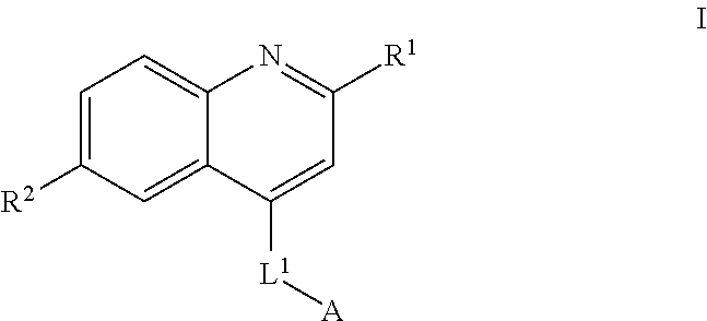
C1=C([R2])C=C2C(=C1)N=C([R1])C=C2[L1][A]
